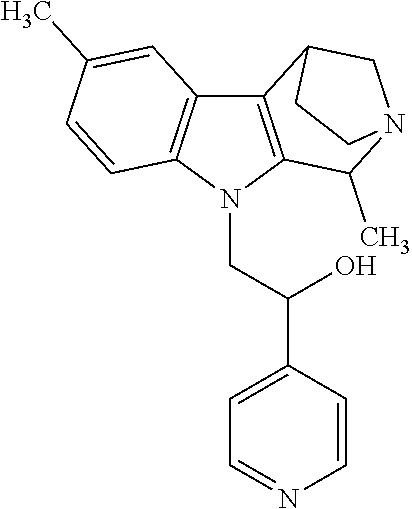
C12=C(N(CC(C3=CC=NC=C3)O)C3=C1C=C(C)C=C3)C(C)N1CC2CC1
